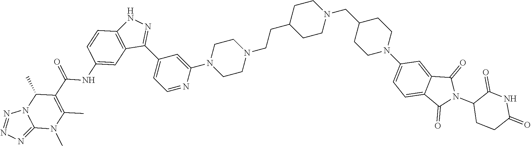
C1=NC(N2CCN(CCC3CCN(CC4CCN(C5=CC=C6C(=C5)C(=O)N(C5CCC(=O)NC5=O)C6=O)CC4)CC3)CC2)=CC(C2=NNC3=C2C=C(NC(=O)C2=C(C)N(C)C4=NN=NN4C2C)C=C3)=C1
